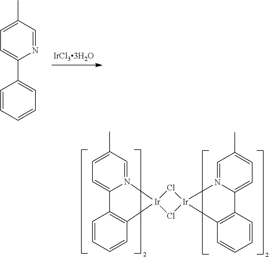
C1=NC(C2=CC=CC=C2)=CC=C1C.C1=N2C(=CC=C1C)C1=C(C=CC=C1)[Ir]21Cl[Ir]2(Cl1)N1=CC(C)=CC=C1C1=C2C=CC=C1
